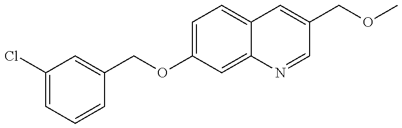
C1(Cl)=CC=CC(COC2=CC=C3C(=C2)N=CC(COC)=C3)=C1
